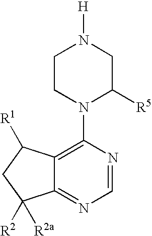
[H]N1CCN(C2=C3C(=NC=N2)C([R2])([R2a])CC3[R1])C([R5])C1
